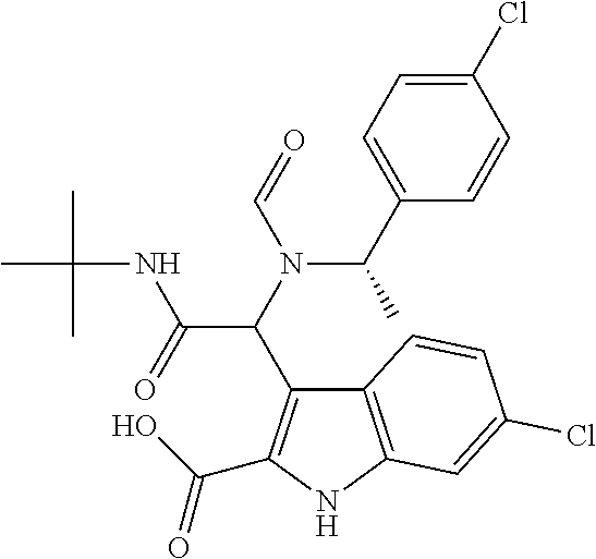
C(O)(C1=C(C(N(C=O)C(C2=CC=C(Cl)C=C2)C)C(NC(C)(C)C)=O)C2=C(N1)C=C(Cl)C=C2)=O
